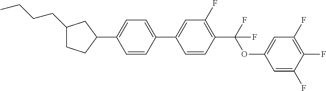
C1(CCCC)CCC(C2=CC=C(C3=CC(F)=C(C(OC4=CC(F)=C(F)C(F)=C4)(F)F)C=C3)C=C2)C1
